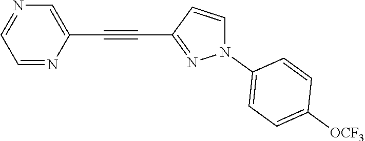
C1=NC(C#CC2=NN(C3=CC=C([OCF3])C=C3)C=C2)=CN=C1
